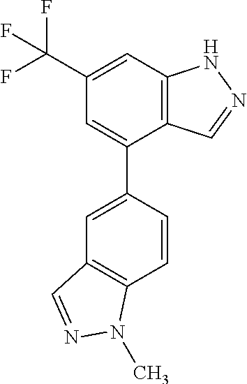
C12=C(C=C(C(F)(F)F)C=C1C1=CC3=C(C=C1)N(C)N=C3)NN=C2
